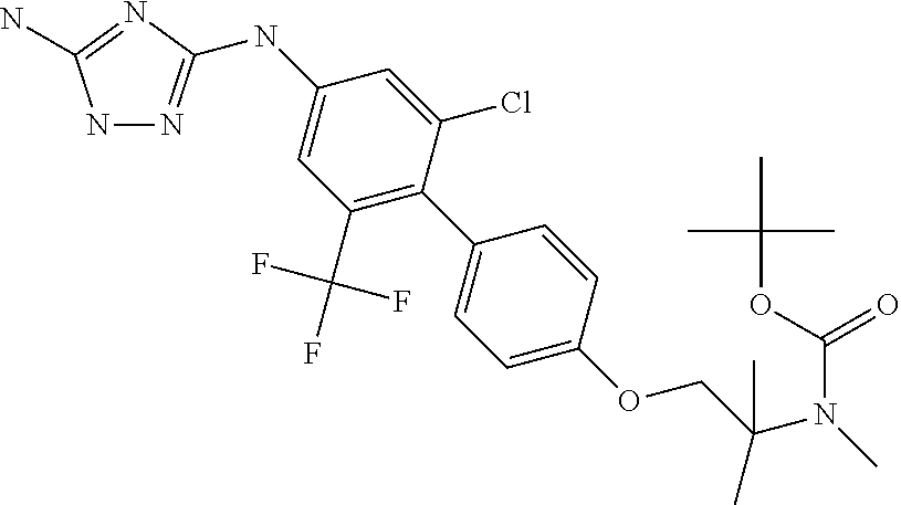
N1N=C(NC2=CC(C(F)(F)F)=C(C3=CC=C(OCC(N(C)C(OC(C)(C)C)=O)(C)C)C=C3)C(Cl)=C2)N=C1N
